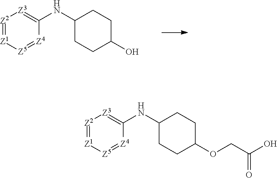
[Z2]1=[Z1][Z5]=[Z4]C(NC2CCC(O)CC2)=[Z3]1.[Z2]1=[Z1][Z5]=[Z4]C(NC2CCC(OCC(O)=O)CC2)=[Z3]1
